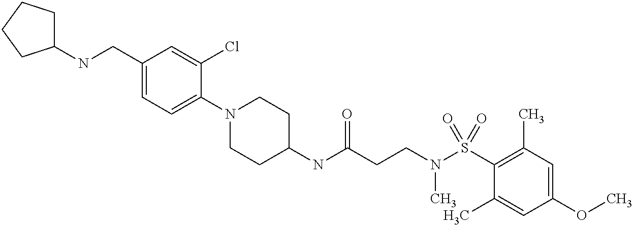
C1(NC(CCN(S(C2=C(C)C=C(OC)C=C2C)(=O)=O)C)=O)CCN(C2=CC=C(CNC3CCCC3)C=C2Cl)CC1
